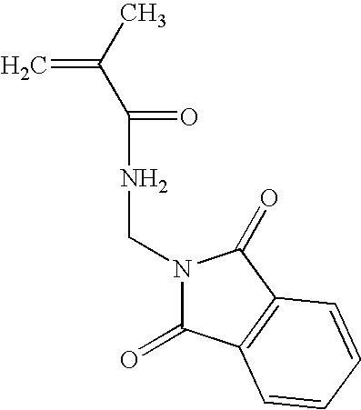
CC(C(NCN1C(=O)C2=C(C1=O)C=CC=C2)=O)=C
